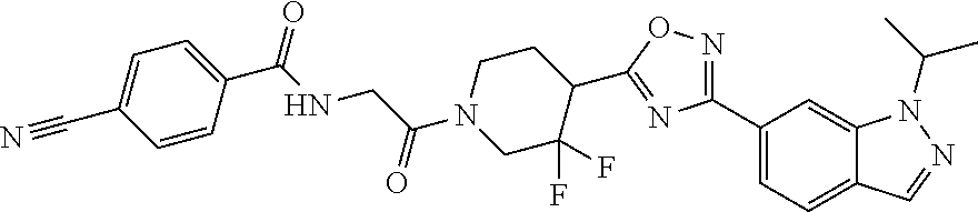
C(N1CC(F)(F)C(C2=NC(C3=CC=C4C(=C3)N(C(C)C)N=C4)=NO2)CC1)(CNC(=O)C1=CC=C(C#N)C=C1)=O
